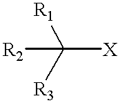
[R1]C([R3])([X])[R2]
